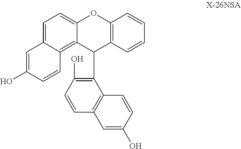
C1=C2C(=C3C(=C1)OC1=C(C3C3=C(O)C=CC4=C3C=CC(O)=C4)C=CC=C1)C=CC(O)=C2
